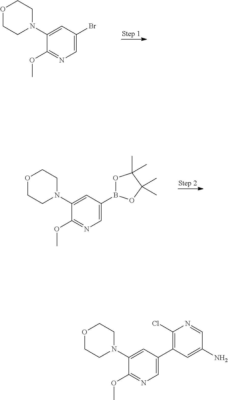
C1=C(Br)C=C(N2CCOCC2)C(OC)=N1.C1=C(B2OC(C)(C)C(C)(C)O2)C=C(N2CCOCC2)C(OC)=N1.C1=C(C2=C(Cl)N=CC(N)=C2)C=C(N2CCOCC2)C(OC)=N1
